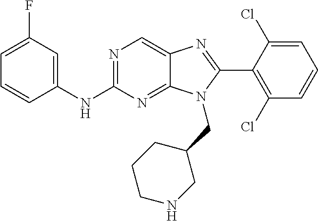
C1(NC2=NC=C3C(=N2)N(CC2CCCNC2)C(C2=C(Cl)C=CC=C2Cl)=N3)=CC(F)=CC=C1
